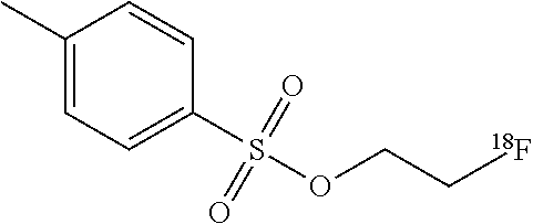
S(OCC[18F])(C1=CC=C(C)C=C1)(=O)=O
